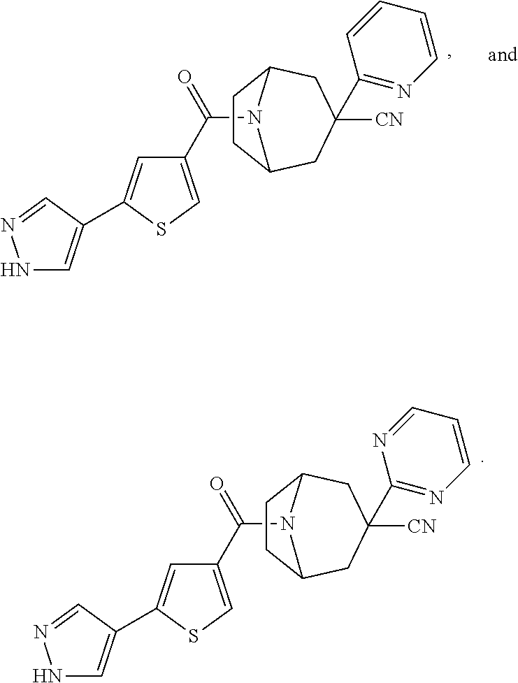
N1C=C(C2=CC(C(=O)N3C4CCC3CC([CN])(C3=NC=CC=C3)C4)=CS2)C=N1.N1C=C(C2=CC(C(=O)N3C4CCC3CC([CN])(C3=NC=CC=N3)C4)=CS2)C=N1
